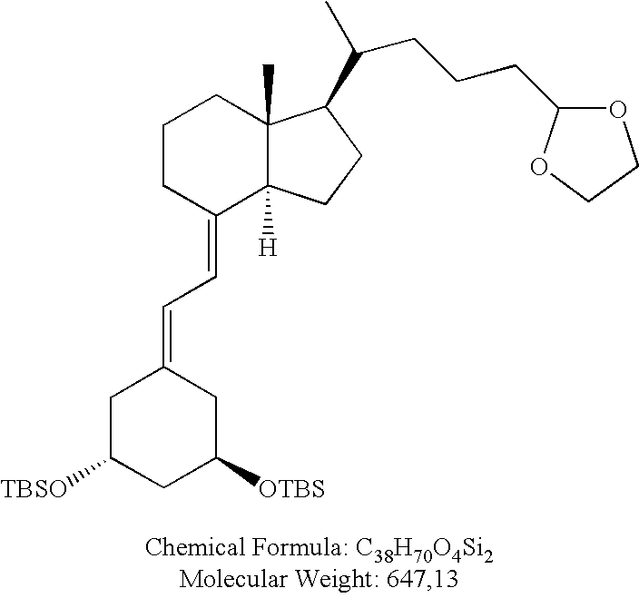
C1CC(=CC=C2CC([TBSO])CC([OTBS])C2)C2([H])C(C)(C1)C(C(C)CCCC1OCCO1)CC2
